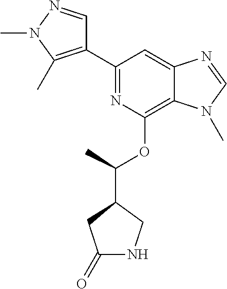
C1(C2=NC(OC(C3CC(=O)NC3)C)=C3C(=C2)N=CN3C)=C(C)N(C)N=C1
